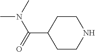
C1CNCCC1C(N(C)C)=O
